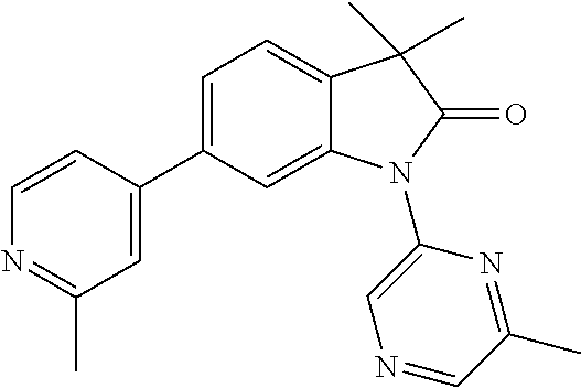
C12=CC(C3=CC(C)=NC=C3)=CC=C1C(C)(C)C(=O)N2C1=CN=CC(C)=N1
